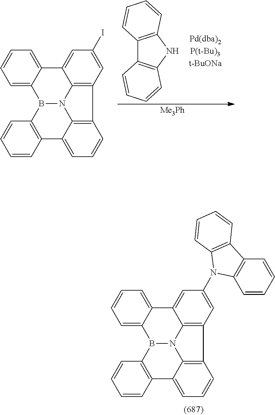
C1=CC=C2C(=C1)B1N3C4=C(C=C(N5C6=C(C=CC=C6)C6=C5C=CC=C6)C=C24)C2=C3C(=CC=C2)C2=C1C=CC=C2.C1=CC=C2C(=C1)B1N3C4=C(C=C(I)C=C24)C2=C3C(=CC=C2)C2=C1C=CC=C2.C12=C(NC3=C1C=CC=C3)C=CC=C2.[Me3Ph]
